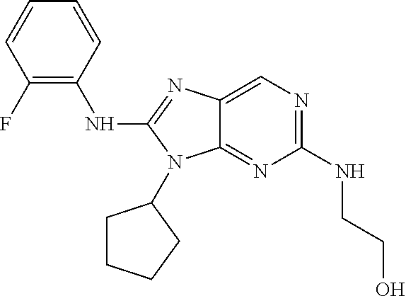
C1(NCCO)=NC=C2C(=N1)N(C1CCCC1)C(NC1=C(F)C=CC=C1)=N2
